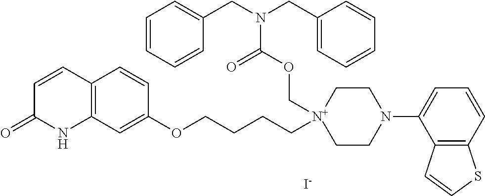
C12=C(C=C(OCCCC[N+]3(COC(N(CC4=CC=CC=C4)CC4=CC=CC=C4)=O)CCN(C4=CC=CC5=C4C=CS5)CC3)C=C1)NC(=O)C=C2.[I-]
